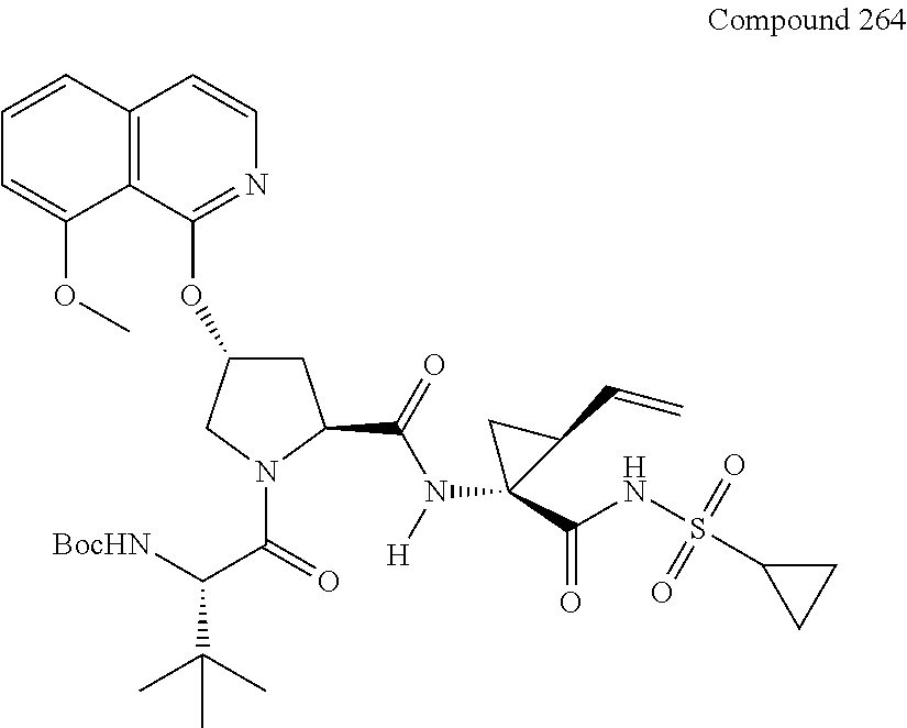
C12=C(C(OC3CC(C(=O)N([H])C4(C(NS(C5CC5)(=O)=O)=O)C(C=C)C4)N(C(=O)C([BocHN])C(C)(C)C)C3)=NC=C1)C(OC)=CC=C2
